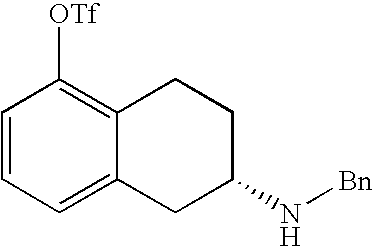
C1=CC=C2C(=C1[OTf])CCC(N[Bn])C2
